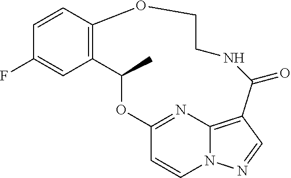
C1=CC2=C(C=C1F)C(C)OC1=NC3=C(C=NN3C=C1)C(=O)NCCO2
